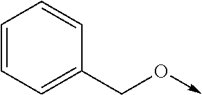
C1=CC=C(CO->C)C=C1
